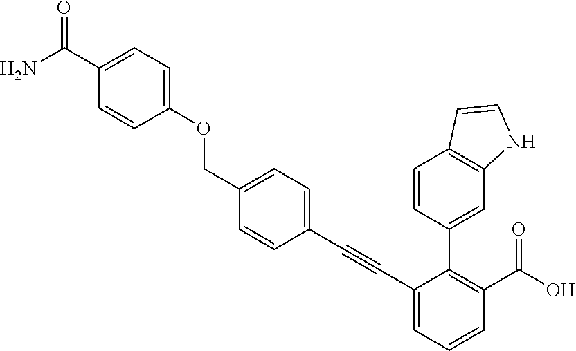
C1(C#CC2=CC=C(COC3=CC=C(C(N)=O)C=C3)C=C2)=CC=CC(C(O)=O)=C1C1=CC2=C(C=C1)C=CN2
